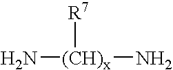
N[(CH)x]([R7])N
